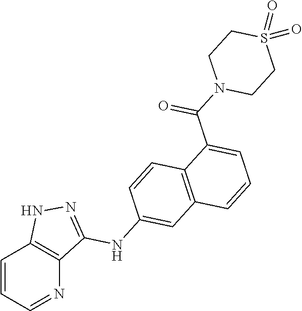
C1=CC=NC2=C1NN=C2NC1=CC2=C(C=C1)C(C(N1CCS(=O)(=O)CC1)=O)=CC=C2
